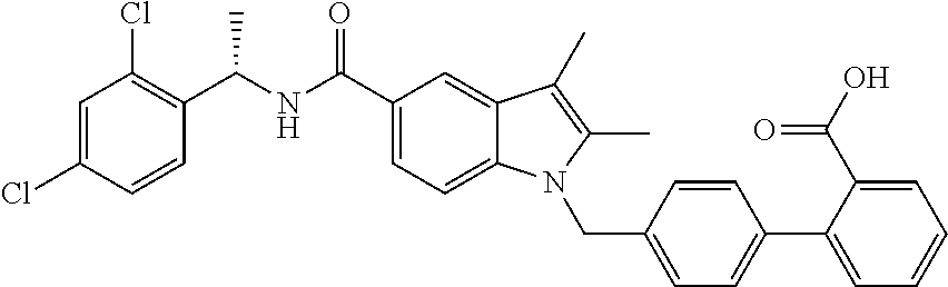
C1=C(Cl)C=CC(C(NC(C2=CC=C3C(=C2)C(C)=C(C)N3CC2=CC=C(C3=CC=CC=C3C(O)=O)C=C2)=O)C)=C1Cl
